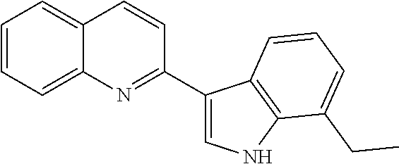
C1=CC=C2C(=C1)C=CC(C1=CNC3=C1C=CC=C3CC)=N2
